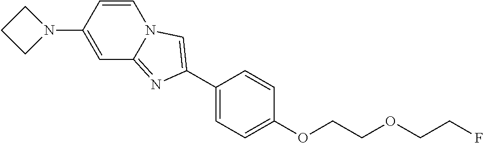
C1=CC(N2CCC2)=CC2=NC(C3=CC=C(OCCOCCF)C=C3)=CN12
